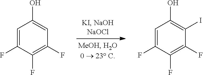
C1=C(F)C(F)=C(F)C=C1O.C1=C(F)C(F)=C(F)C(I)=C1O
